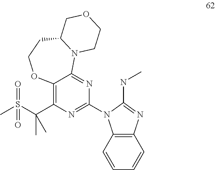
C12=C(C(S(=O)(C)=O)(C)C)N=C(N3C4=C(C=CC=C4)N=C3NC)N=C1N1C(CCO2)COCC1
